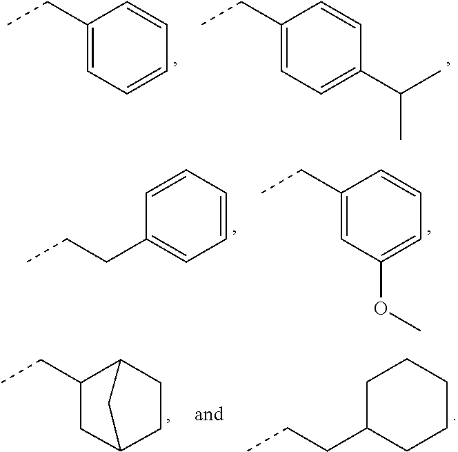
C12CCC(CC1CC)C2.C1CCCCC1CCC.C1(CC)=CC=CC=C1.C1(CC)=CC=C(C(C)C)C=C1.C1=CC=CC=C1CCC.C1=CC=C(OC)C=C1CC
